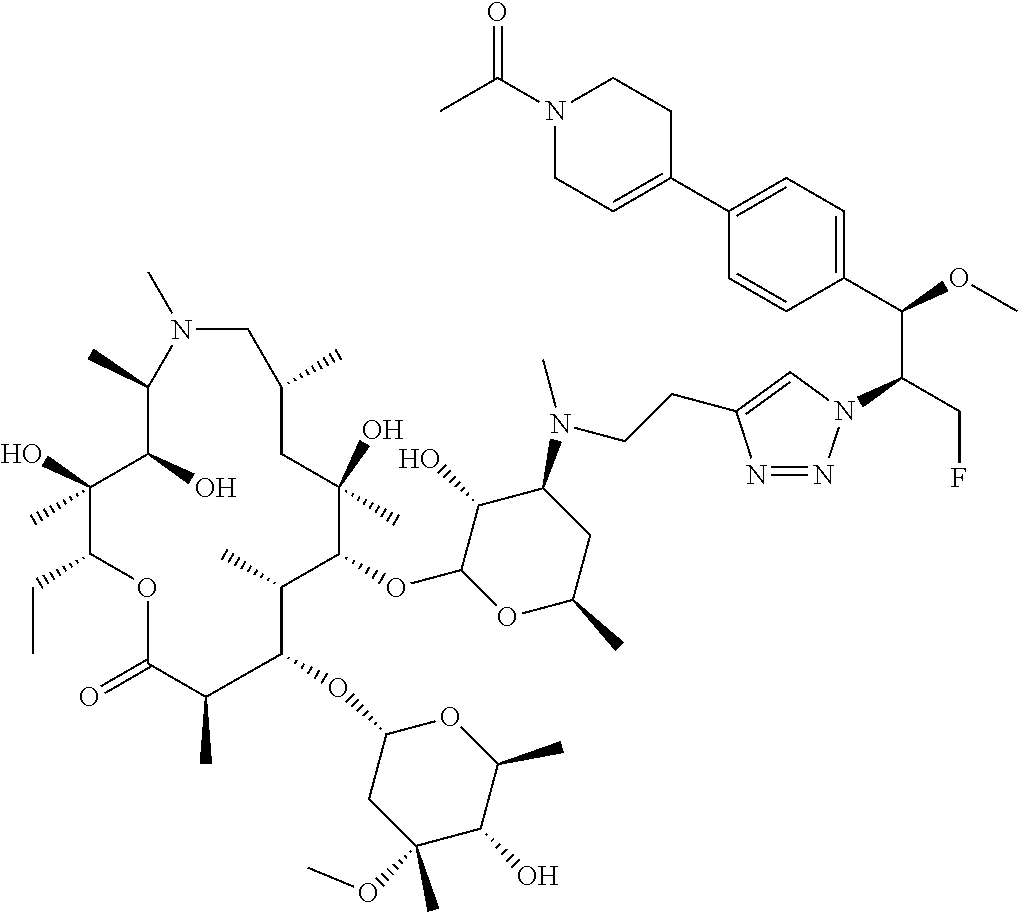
C1=C(CCN(C2C(O)C(OC3C(C)C(OC4CC(OC)(C)C(O)C(C)O4)C(C)C(=O)OC(CC)C(O)(C)C(O)C(C)N(C)CC(C)CC3(O)C)OC(C)C2)C)N=NN1C(C(C1=CC=C(C2=CCN(C(C)=O)CC2)C=C1)OC)CF
